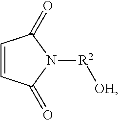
C1=CC(=O)N([R2][OH])C1=O
